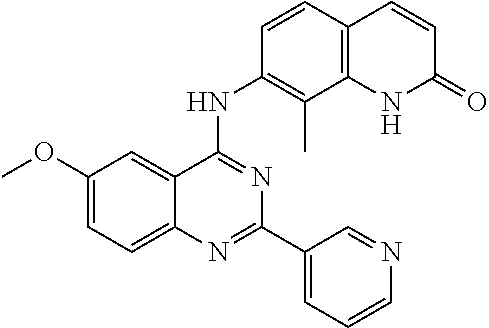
COC1=CC=C2C(=C1)C(NC1=C(C)C3=C(C=C1)C=CC(=O)N3)=NC(C1=CC=CN=C1)=N2
